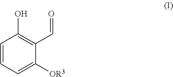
C1=CC=C([OR3])C(C=O)=C1O
